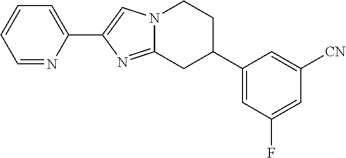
N12C(=NC(C3=CC=CC=N3)=C1)CC(C1=CC(F)=CC([CN])=C1)CC2
